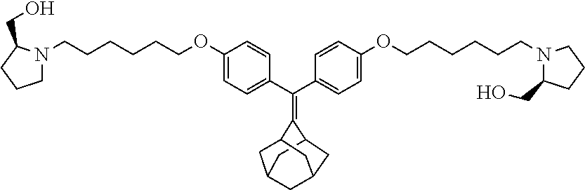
C(C1=CC=C(OCCCCCCN2CCCC2CO)C=C1)(C1=CC=C(OCCCCCCN2C(CO)CCC2)C=C1)=C1C2CC3CC(C2)CC1C3
